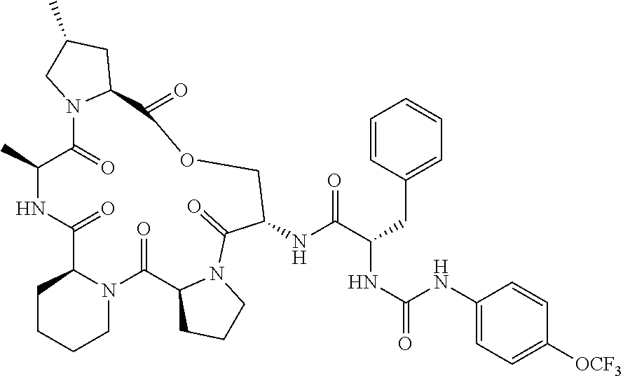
N12C(C(=O)NC(C)C(=O)N3C(CC(C)C3)C(=O)OCC(NC(C(CC3=CC=CC=C3)NC(=O)NC3=CC=C([OCF3])C=C3)=O)C(=O)N3C(C1=O)CCC3)CCCC2
